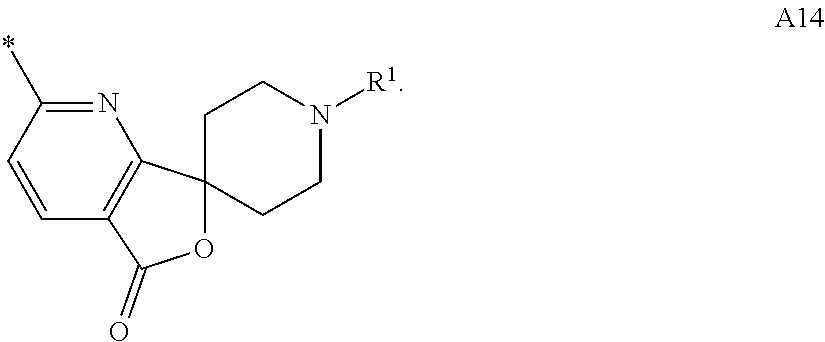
N1=C(*)C=CC2=C1C1(OC2=O)CCN([R1])CC1
